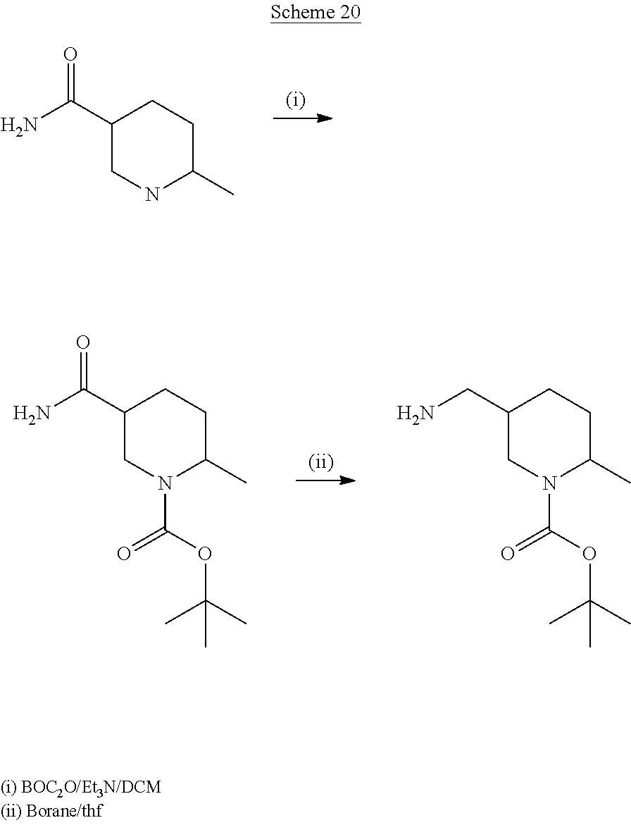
C1NC(C)CCC1C(N)=O.C1N(C(OC(C)(C)C)=O)C(C)CCC1C(N)=O.C1N(C(OC(C)(C)C)=O)C(C)CCC1CN
